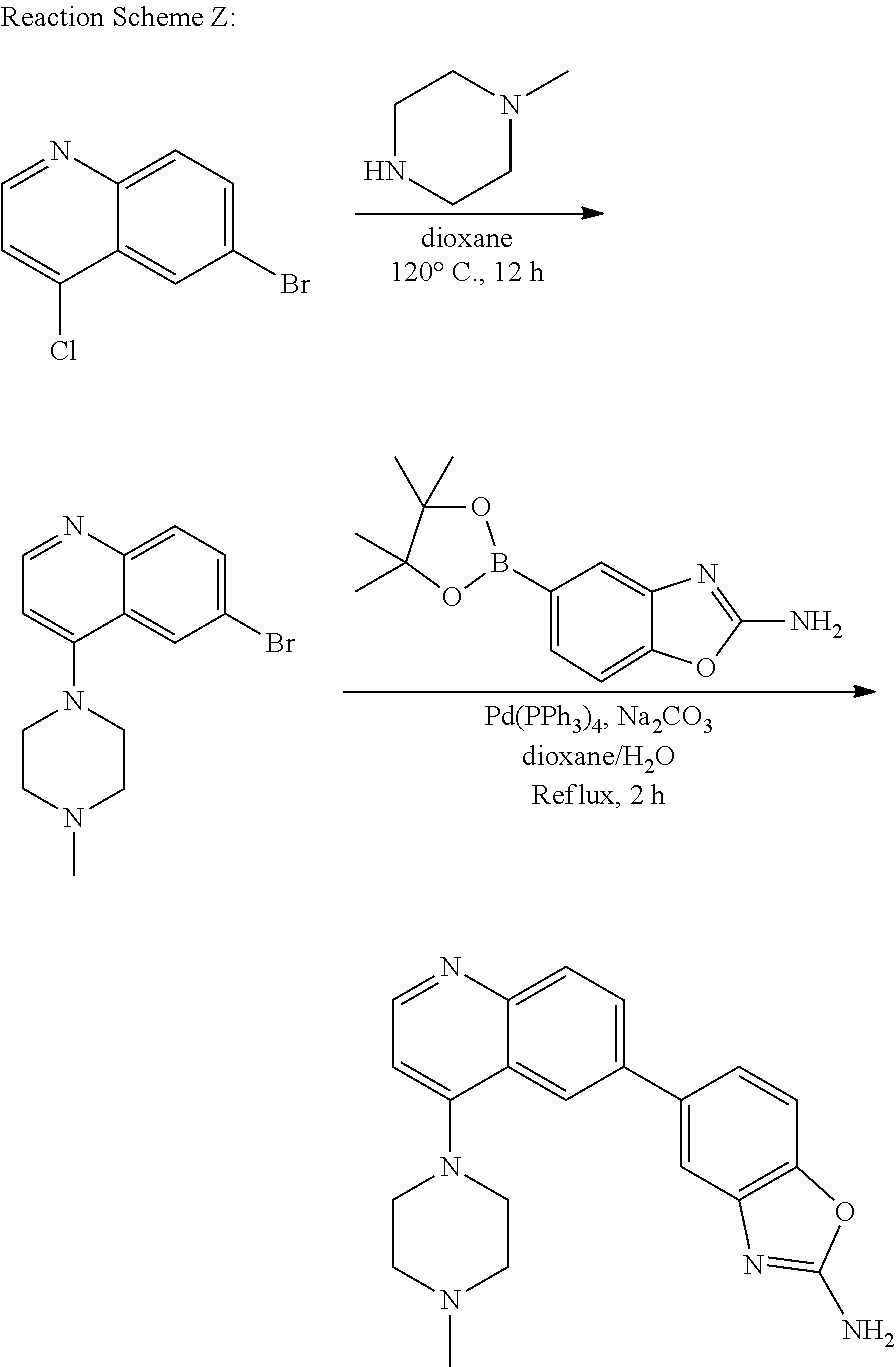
C1NCCN(C)C1.C1=NC2=CC=C(Br)C=C2C(Cl)=C1.C1(B2OC(C)(C)C(C)(C)O2)=CC=C2C(=C1)N=C(N)O2.C1=NC2=CC=C(Br)C=C2C(N2CCN(C)CC2)=C1.C1=NC2=CC=C(C3=CC4=C(C=C3)OC(N)=N4)C=C2C(N2CCN(C)CC2)=C1
